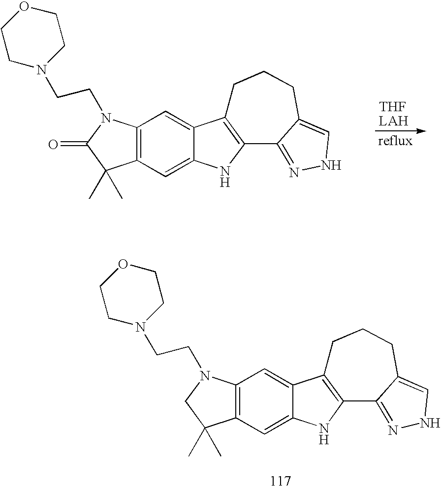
C12=C(C=C3C(=C1)C1=C(N3)C3=NNC=C3CCC1)C(C)(C)C(=O)N2CCN1CCOCC1.C12=C(C=C3C(=C1)C1=C(N3)C3=NNC=C3CCC1)C(C)(C)CN2CCN1CCOCC1
